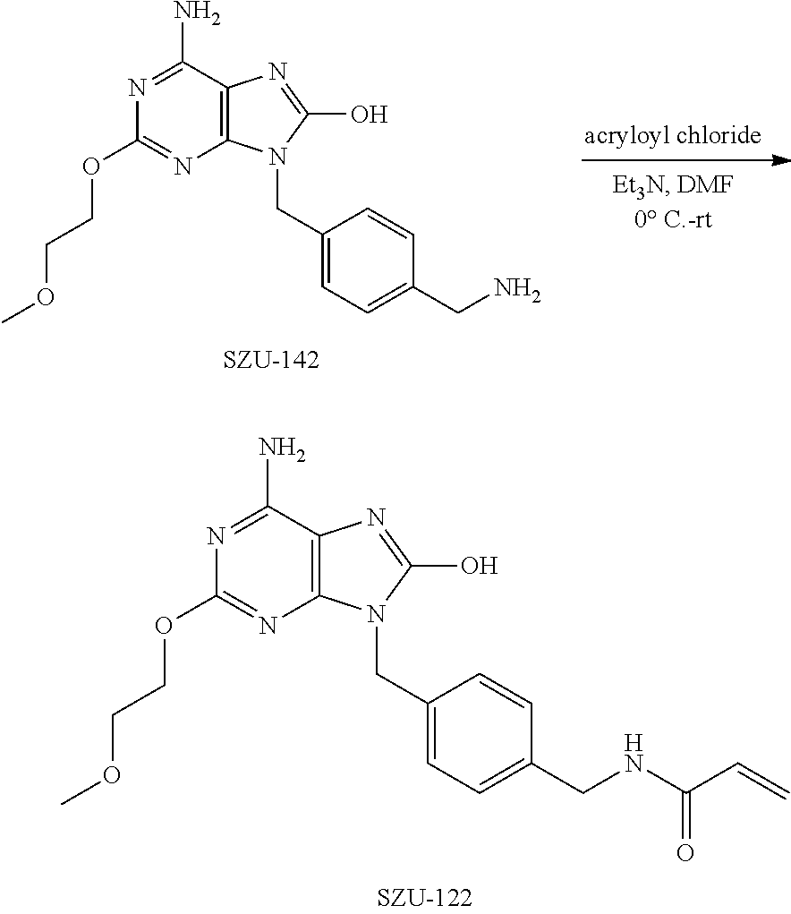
C1=CC(CN)=CC=C1CN1C(O)=NC2=C1N=C(OCCOC)N=C2N.C1=CC(CNC(C=C)=O)=CC=C1CN1C(O)=NC2=C1N=C(OCCOC)N=C2N
